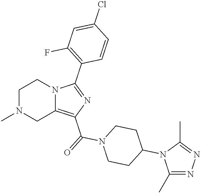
C1N(C)CC2=C(C(=O)N3CCC(N4C(C)=NN=C4C)CC3)N=C(C3=C(F)C=C(Cl)C=C3)N2C1
